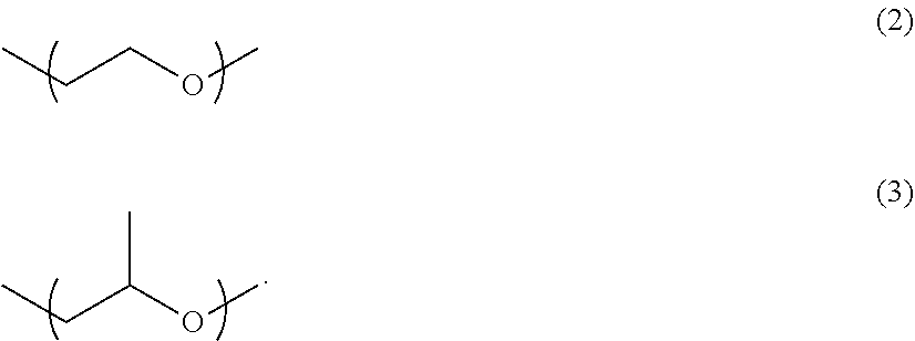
CCCOC.CCC(OC)C
